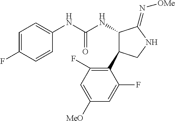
C1=C(F)C=CC(NC(NC2C(C3=C(F)C=C([MeO])C=C3F)CNC2=N[OMe])=O)=C1
